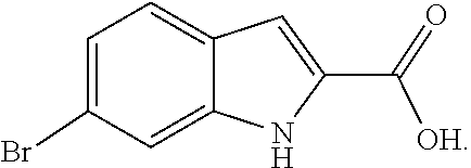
C12=CC(Br)=CC=C1C=C(C(=O)[OH])N2
